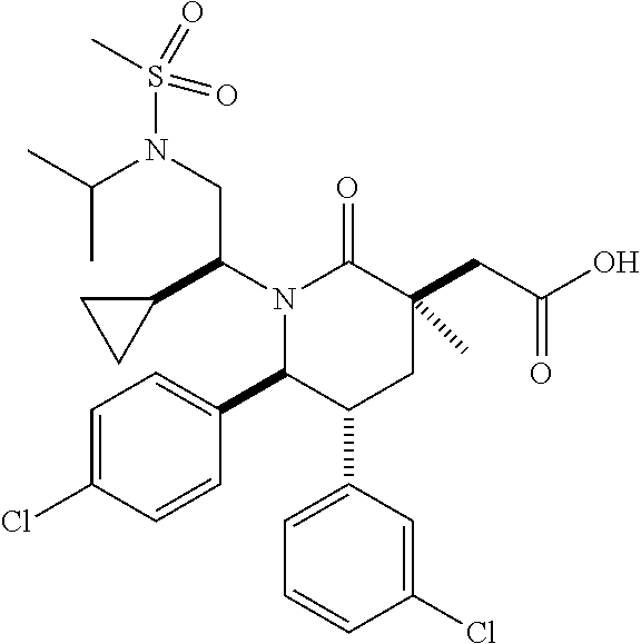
N1(C(C2CC2)CN(S(C)(=O)=O)C(C)C)C(C2=CC=C(Cl)C=C2)C(C2=CC=CC(Cl)=C2)CC(CC(O)=O)(C)C1=O
